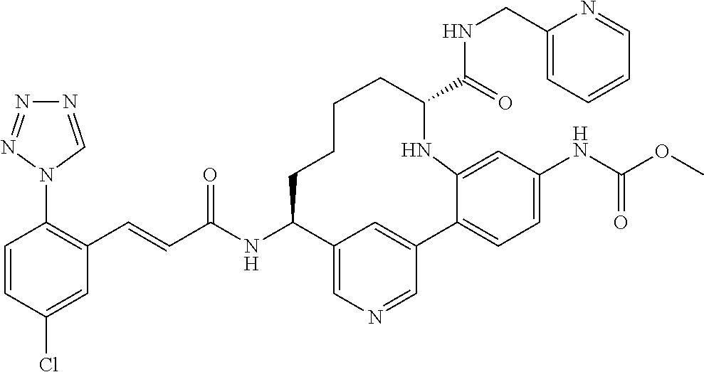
C1=CC(Cl)=CC(C=CC(NC2C3=CN=CC(=C3)C3=CC=C(NC(OC)=O)C=C3NC(C(NCC3=CC=CC=N3)=O)CCCC2)=O)=C1N1C=NN=N1
